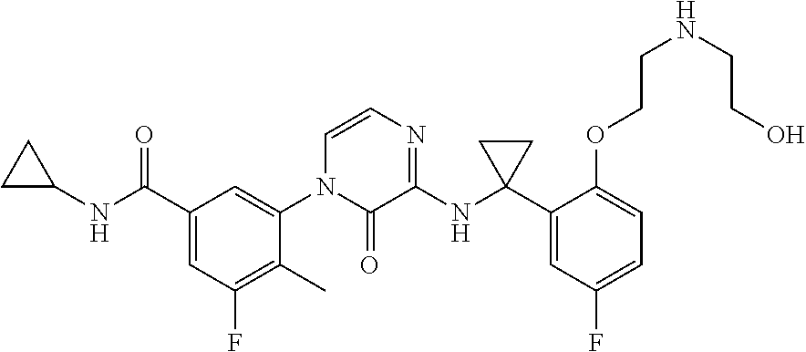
C1C(NC(C2=CC(F)=C(C)C(N3C(=O)C(NC4(C5=CC(F)=CC=C5OCCNCCO)CC4)=NC=C3)=C2)=O)C1
